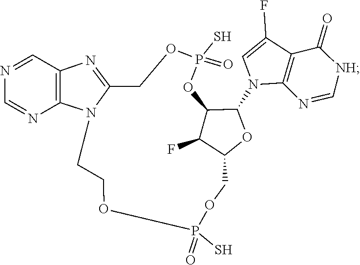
C1=C(F)C2=C(N1C1C3C(F)C(COP(S)(=O)OCCN4C(=NC5=C4N=CN=C5)COP(S)(=O)O3)O1)N=C[NH]C2=O
